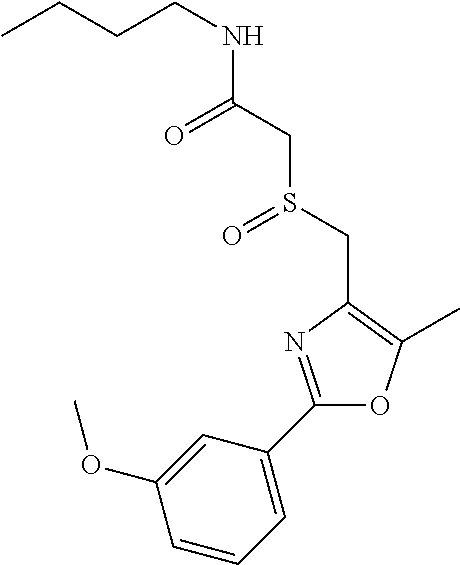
C(CCNC(CS(CC1=C(C)OC(C2=CC=CC(OC)=C2)=N1)=O)=O)C
